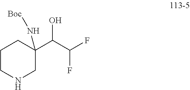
C1CNCC(C(C(F)F)O)(N[Boc])C1
